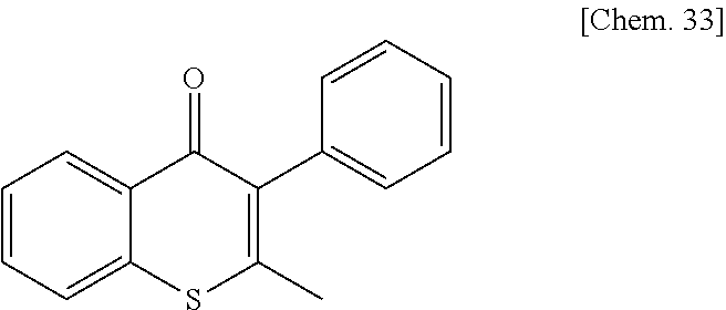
C1=CC=C2C(=C1)C(=O)C(C1=CC=CC=C1)=C(C)S2
